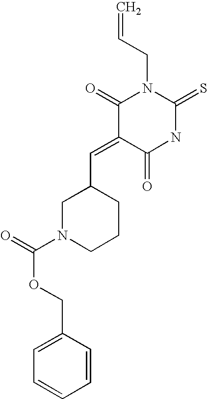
C=CCN1C(=O)C(=CC2CN(C(=O)OCC3=CC=CC=C3)CCC2)C(=O)NC1=S
